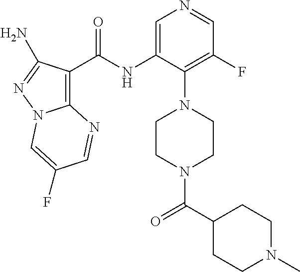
C12=C(C(NC3=CN=CC(F)=C3N3CCN(C(C4CCN(C)CC4)=O)CC3)=O)C(N)=NN1C=C(F)C=N2
